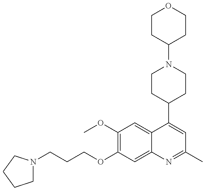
C1N(CCCOC2=C(OC)C=C3C(=C2)N=C(C)C=C3C2CCN(C3CCOCC3)CC2)CCC1
